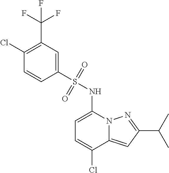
C(C1=NN2C(=C1)C(Cl)=CC=C2NS(C1=CC(C(F)(F)F)=C(Cl)C=C1)(=O)=O)(C)C
